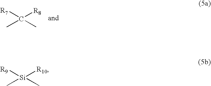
[R7]C([R8])(C)C.[R9][Si]([R10])(C)C
